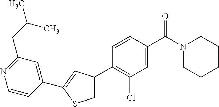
C1(C2=C(Cl)C=C(C(N3CCCCC3)=O)C=C2)=CSC(C2=CC(CC(C)C)=NC=C2)=C1
